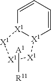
C1=CC=C[X1]2[X1]1[X1][X1][X1]2.[A1][R11]
